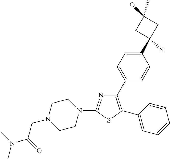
N1=C(N2CCN(CC(=O)N(C)C)CC2)SC(C2=CC=CC=C2)=C1C1=CC=C(C2(N)CC(O)(C)C2)C=C1
